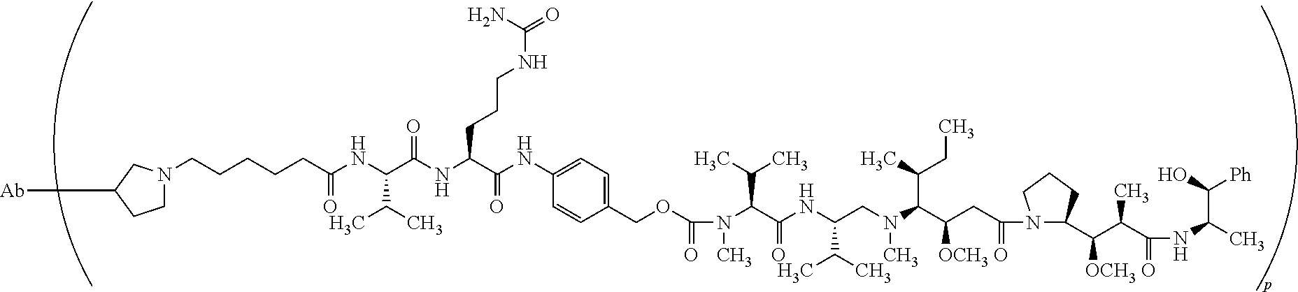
C1N(CCCCCC(NC(C(NC(C(NC2=CC=C(COC(N(C(C(NC(CN(C(C(CC(N3C(C(C(C(NC(C)C([Ph])O)=O)C)[OCH3])CCC3)=O)[OCH3])C(C)CC)C)C(C)C)=O)C(C)C)C)=O)C=C2)=O)CCCNC(=O)N)=O)C(C)C)=O)CC([Ab])C1
